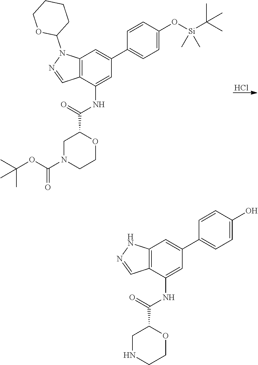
Cl.C12=C(C(NC(C3CN(C(OC(C)(C)C)=O)CCO3)=O)=CC(C3=CC=C(O[Si](C(C)(C)C)(C)C)C=C3)=C1)C=NN2C1CCCCO1.C12=C(C(NC(C3CNCCO3)=O)=CC(C3=CC=C(O)C=C3)=C1)C=NN2
